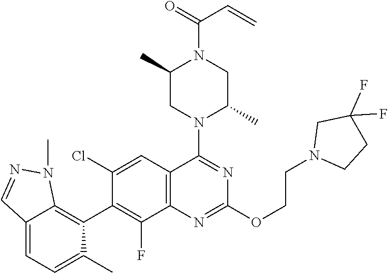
C12=C(C=C(Cl)C(C3=C4C(=CC=C3C)C=NN4C)=C1F)C(N1C(C)CN(C(=O)C=C)C(C)C1)=NC(OCCN1CCC(F)(F)C1)=N2
